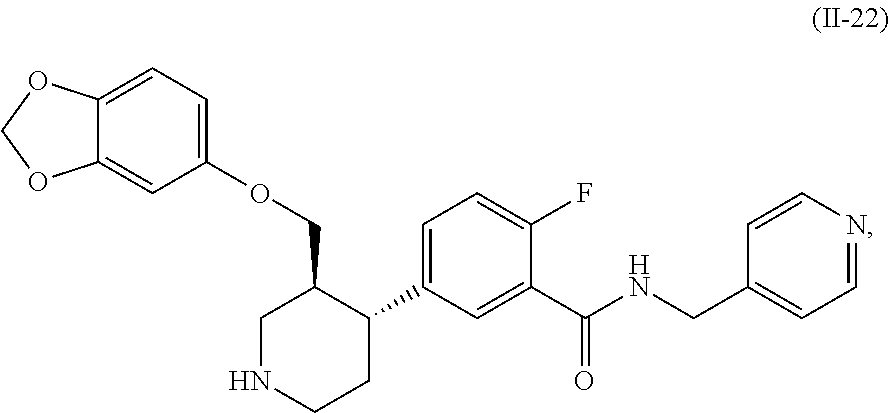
C12=CC=C(OCC3CNCCC3C3=CC=C(F)C(C(NCC4=CC=NC=C4)=O)=C3)C=C1OCO2
